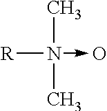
[R]N(C)(C)->O
